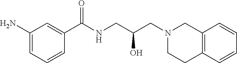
NC1=CC=CC(C(NCC(CN2CCC3=C(C2)C=CC=C3)O)=O)=C1
